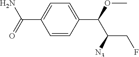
C1=CC(C(OC)C([N3])CF)=CC=C1C(=O)N
